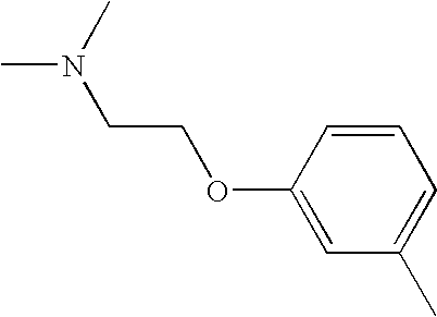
CN(C)CCOC1=CC(C)=CC=C1
